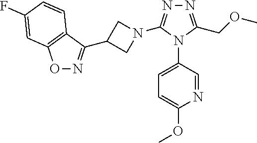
N1=C(COC)N(C2=CC=C(OC)N=C2)C(N2CC(C3=NOC4=C3C=CC(F)=C4)C2)=N1
